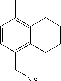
C1=CC(C[Me])=C2C(=C1C)CCCC2
